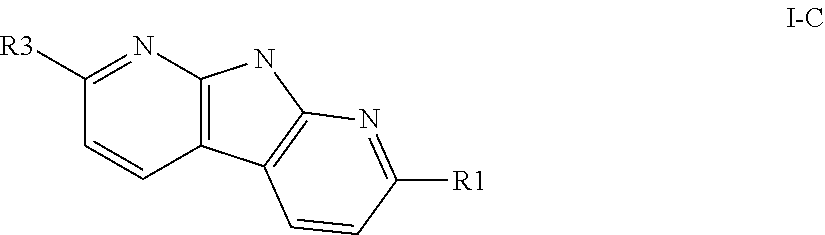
C1([R3])=NC2=C(C=C1)C1=C(N2)N=C([R1])C=C1
